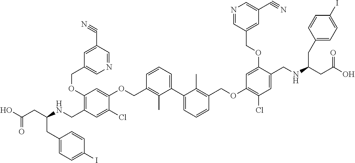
C1(OCC2=CN=CC(C#N)=C2)=C(CNC(CC2=CC=C(I)C=C2)CC(O)=O)C=C(Cl)C(OCC2=C(C)C(C3=CC=CC(COC4=C(Cl)C=C(CNC(CC5=CC=C(I)C=C5)CC(O)=O)C(OCC5=CC(C#N)=CN=C5)=C4)=C3C)=CC=C2)=C1
